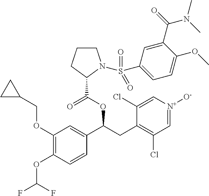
C1(OCC2CC2)=C(OC(F)F)C=CC(C(CC2=C(Cl)C=[N+]([O-])C=C2Cl)OC(C2N(S(C3=CC=C(OC)C(C(N(C)C)=O)=C3)(=O)=O)CCC2)=O)=C1
